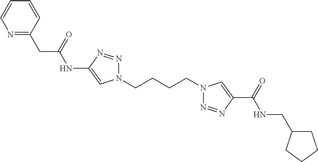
C1(NC(CC2=NC=CC=C2)=O)=CN(CCCCN2N=NC(C(=O)NCC3CCCC3)=C2)N=N1
